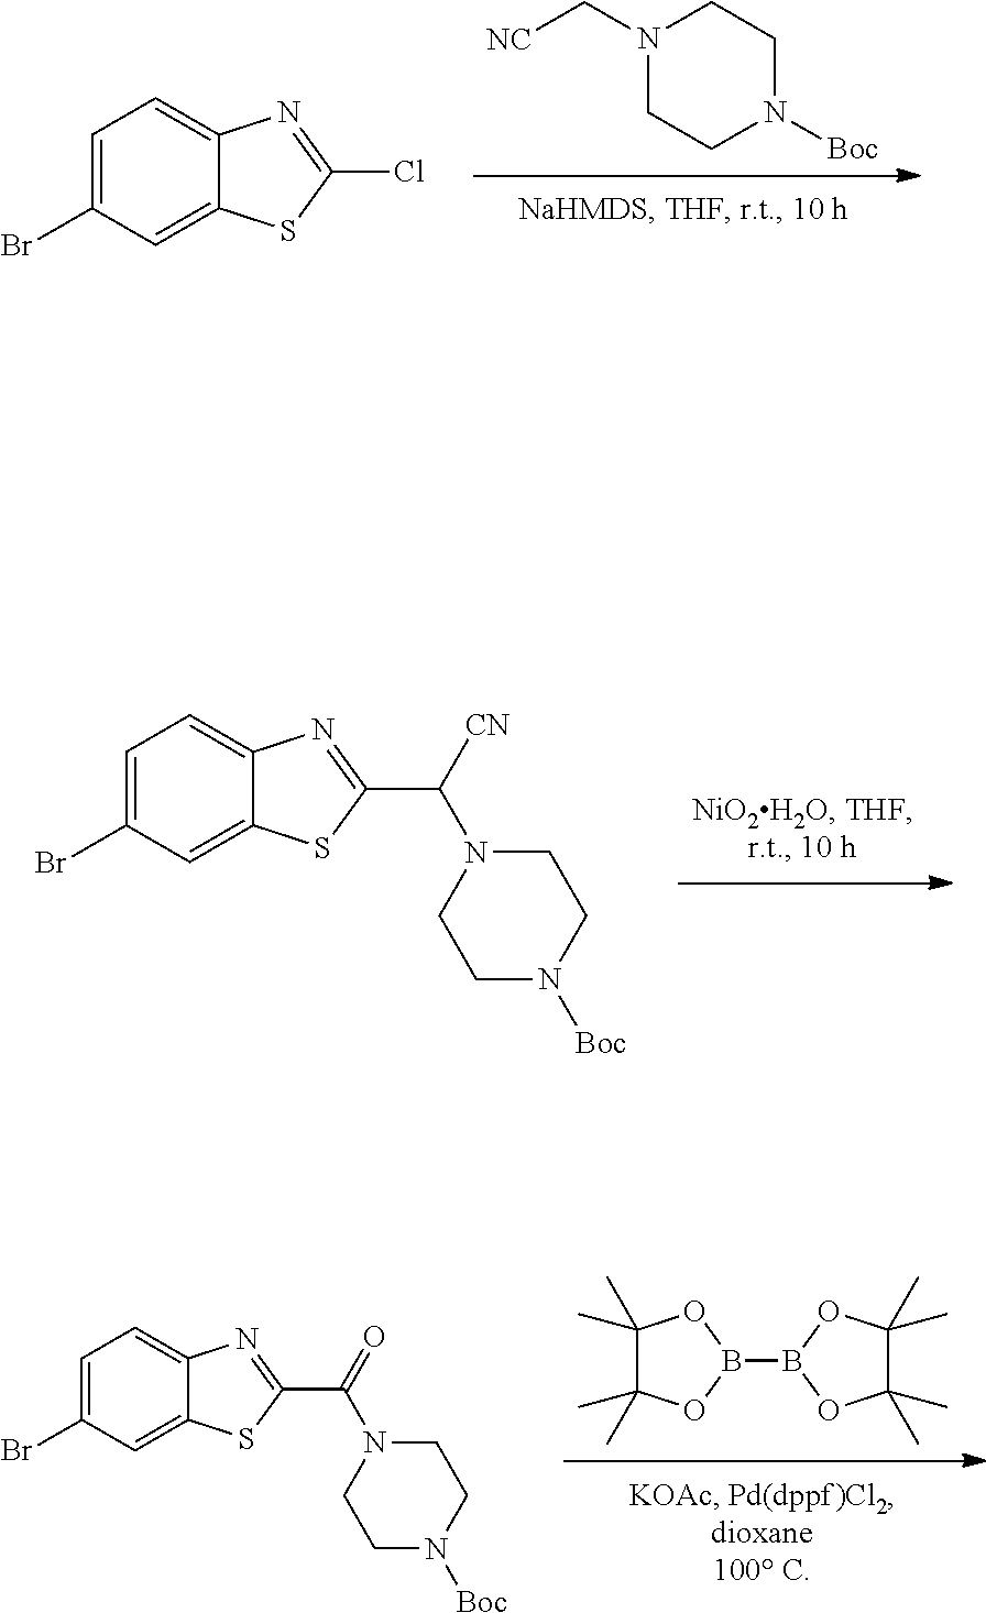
C1(C)(C)C(C)(C)OB(B2OC(C)(C)C(C)(C)O2)O1.C1=C(Br)C=C2C(=C1)N=C(C(N1CCN([Boc])CC1)=O)S2.C1=C(Br)C=C2C(=C1)N=C(C(N1CCN([Boc])CC1)[CN])S2.[NC]CN1CCN([Boc])CC1.C1=C(Br)C=C2C(=C1)N=C(Cl)S2
